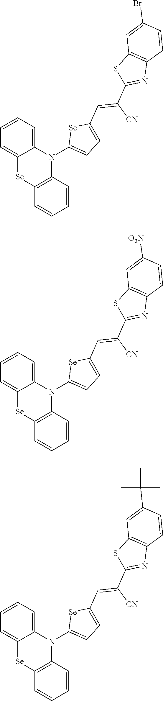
C12=CC=CC=C1[Se]C1=C(N2C2=CC=C(C=C([CN])C3=NC4=C(S3)C=C(Br)C=C4)[Se]2)C=CC=C1.C12=CC=CC=C1[Se]C1=C(N2C2=CC=C(C=C([CN])C3=NC4=C(S3)C=C([O2N])C=C4)[Se]2)C=CC=C1.C12=CC=CC=C1[Se]C1=C(N2C2=CC=C(C=C([CN])C3=NC4=C(S3)C=C(C(C)(C)C)C=C4)[Se]2)C=CC=C1
